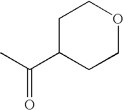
C1C(C(C)=O)CCOC1
